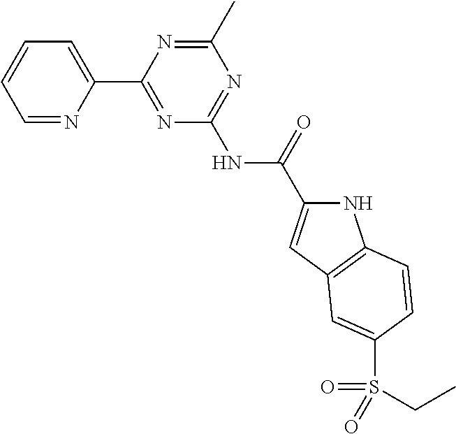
C1=NC(C2=NC(NC(=O)C3=CC4=C(N3)C=CC(S(=O)(CC)=O)=C4)=NC(C)=N2)=CC=C1
